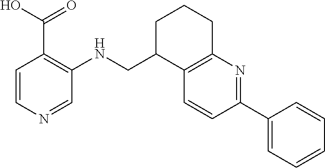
C1=CN=CC(NCC2C3=C(CCC2)N=C(C2=CC=CC=C2)C=C3)=C1C(O)=O
